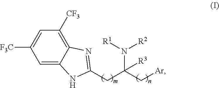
C1=C2C(=C([CF3])C=C1[F3C])N=C(CC(C[Ar])(N([R1])[R2])[R3])N2
